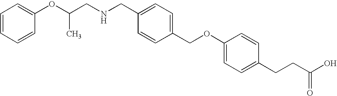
C1=CC=CC(OC(CNCC2=CC=C(COC3=CC=C(CCC(O)=O)C=C3)C=C2)C)=C1
